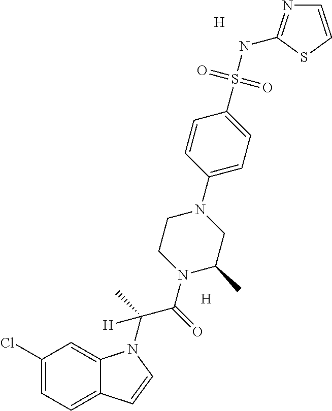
[H].[H].C1(Cl)=CC=C2C(=C1)N(C(C(N1CCN(C3=CC=C(S(NC4=NC=CS4)(=O)=O)C=C3)CC1C)=O)(C)[H])C=C2
